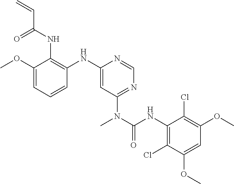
C1(OC)=CC=CC(NC2=CC(N(C(NC3=C(Cl)C(OC)=CC(OC)=C3Cl)=O)C)=NC=N2)=C1NC(C=C)=O
